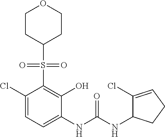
C1(Cl)=CC=C(NC(NC2C(Cl)=CCC2)=O)C(O)=C1S(=O)(=O)C1CCOCC1
